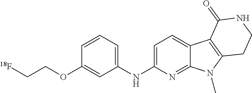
C1=C(NC2=CC=CC(OCC[18F])=C2)N=C2C(=C1)C1=C(N2C)CCNC1=O
